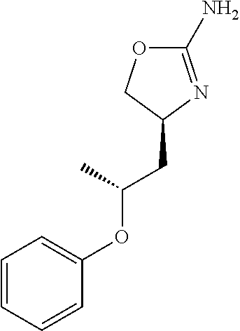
C1(N)=NC(CC(OC2=CC=CC=C2)C)CO1
